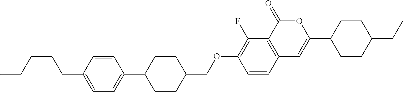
C12=C(C(=O)OC(C3CCC(CC)CC3)=C1)C(F)=C(OCC1CCC(C3=CC=C(CCCCC)C=C3)CC1)C=C2
